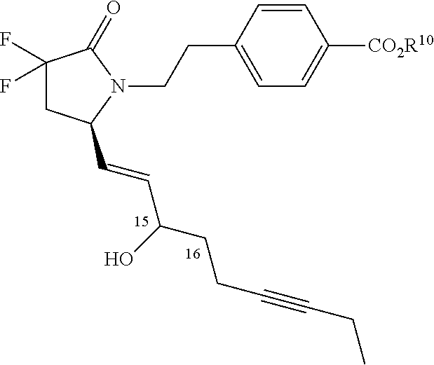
C1(F)(F)CC(C=CC(CCC#CCC)O)N(CCC2=CC=C([CO2R10])C=C2)C1=O
